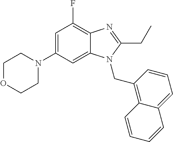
C1=C(N2CCOCC2)C=C2C(=C1F)N=C(CC)N2CC1=C2C(=CC=C1)C=CC=C2
